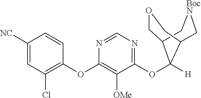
C1([NC])=CC(Cl)=C(OC2=C([OMe])C(OC3([H])C4COCC3C[BocN]C4)=NC=N2)C=C1
